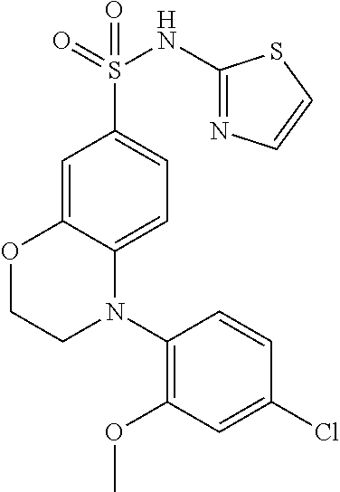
O1CCN(C2=C(OC)C=C(Cl)C=C2)C2=CC=C(S(=O)(NC3=NC=CS3)=O)C=C12
